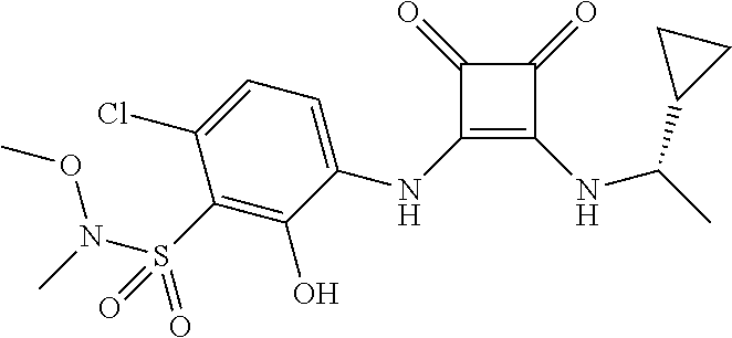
C1(NC2=C(NC(C)C3CC3)C(=O)C2=O)=CC=C(Cl)C(S(=O)(=O)N(C)OC)=C1O
